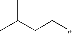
CC(CC[#])C
